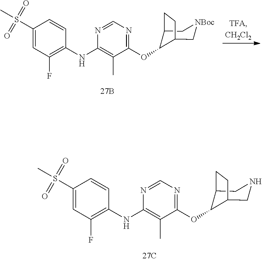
C1(S(C)(=O)=O)=CC(F)=C(NC2=C(C)C(OC3C4CNCC3CC4)=NC=N2)C=C1.C1(S(C)(=O)=O)=CC(F)=C(NC2=C(C)C(OC3C4C[NBoc]CC3CC4)=NC=N2)C=C1
